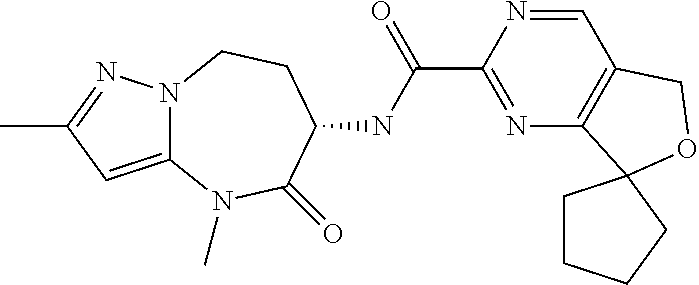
N12C(=CC(C)=N1)N(C)C(=O)C(NC(C1=NC3=C(C=N1)COC31CCCC1)=O)CC2
